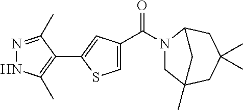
N1(C(=O)C2=CSC(C3=C(C)NN=C3C)=C2)CC2(C)CC(C)(C)CC1C2
